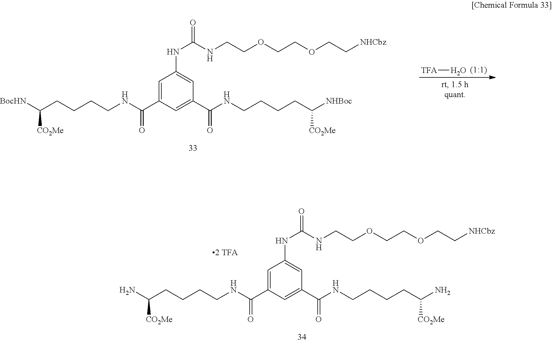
[TFA]O.C1=C(C(NCCCCC([BocHN])[CO2Me])=O)C=C(C(NCCCCC([NHBoc])[CO2Me])=O)C=C1NC(=O)NCCOCCOCC[NHCbz].C1=C(C(NCCCCC(N)[CO2Me])=O)C=C(C(NCCCCC(N)[CO2Me])=O)C=C1NC(=O)NCCOCCOCC[NHCbz]
